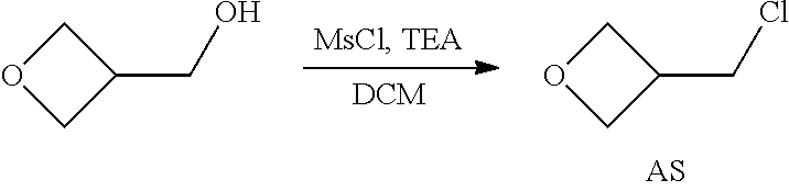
C1(CO)COC1.C1(CCl)COC1
